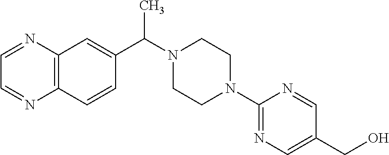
C12=C(C=CC(C(N3CCN(C4=NC=C(CO)C=N4)CC3)C)=C1)N=CC=N2
